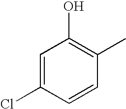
C1=C(Cl)C=CC(C)=C1O
